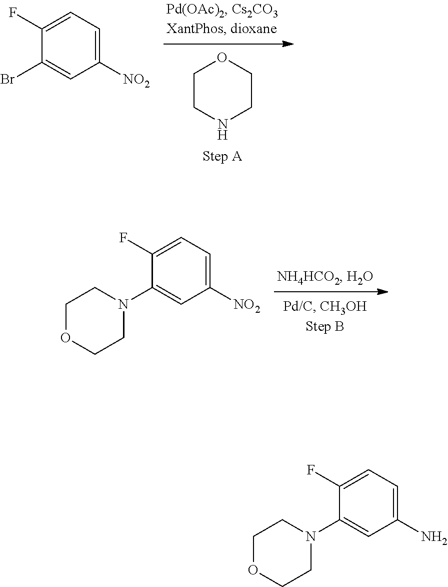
C1(F)=CC=C([NO2])C=C1N1CCOCC1.C1(F)=CC=C([NO2])C=C1Br.C1CNCCO1.C1(F)=CC=C(N)C=C1N1CCOCC1
